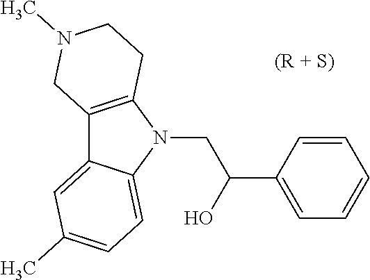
C12=C(N(CC(C3=CC=CC=C3)O)C3=CC=C(C)C=C13)CCN(C)C2
